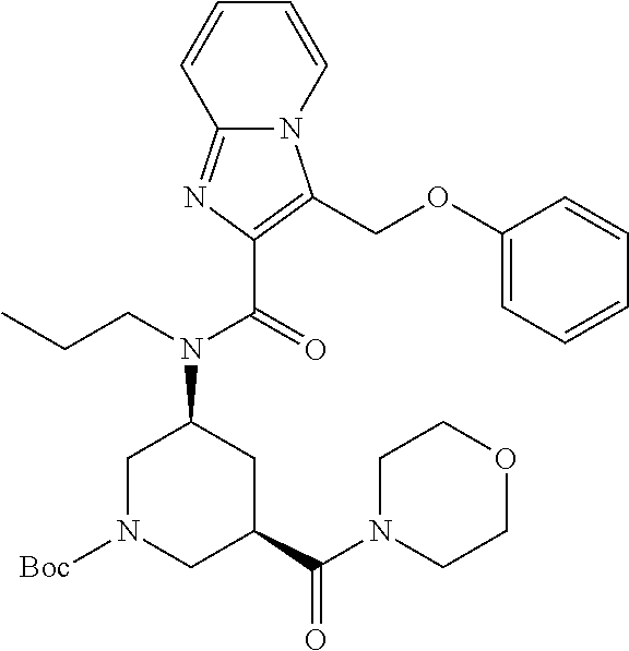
C12=NC(C(=O)N(CCC)C3CC(C(N4CCOCC4)=O)CN([Boc])C3)=C(COC3=CC=CC=C3)N1C=CC=C2
